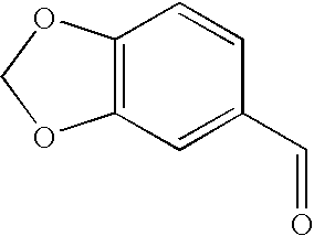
C12=C(C=C(C=O)C=C1)OCO2
